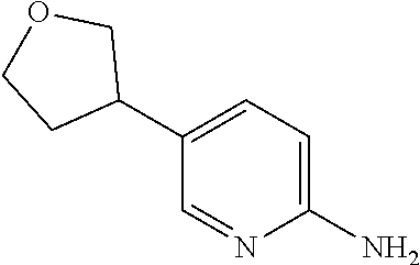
C1(N)=CC=C(C2COCC2)C=N1
